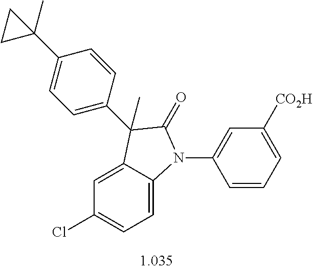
C1=C2C(=CC=C1Cl)N(C1=CC([CO2H])=CC=C1)C(=O)C2(C1=CC=C(C2(C)CC2)C=C1)C
